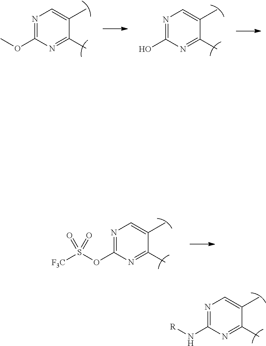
N1=C(OS([F3C])(=O)=O)N=C(C)C(C)=C1.N1=C(N[R])N=C(C)C(C)=C1.N1=C(OC)N=C(C)C(C)=C1.N1=C(O)N=C(C)C(C)=C1
